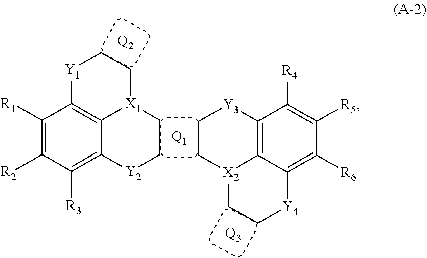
[Q2].C1([R1])=C([R2])C([R3])=C2C3=C1[Y1]CC[X1]3CC[Y2]2.[Q1].[Q3].C1C[X2]2C3=C([Y3]1)C([R4])=C([R5])C([R6])=C3[Y4]CC2
